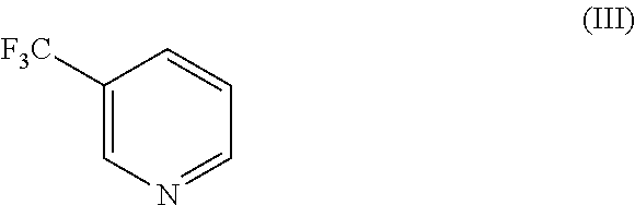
C1([F3C])=CN=CC=C1
